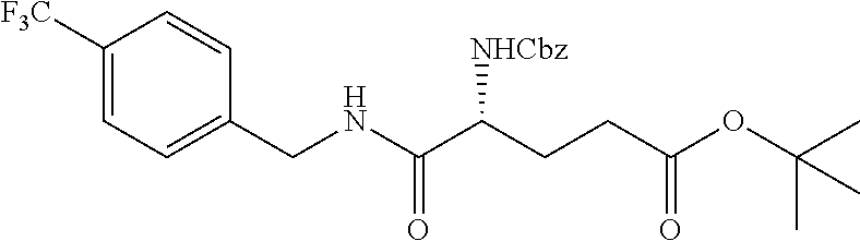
C1([F3C])=CC=C(CNC(C(CCC(OC(C)(C)C)=O)[NHCbz])=O)C=C1
